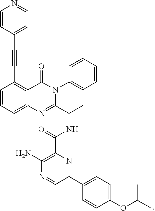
C1(C#CC2=CC=NC=C2)=C2C(=CC=C1)N=C(C(C)NC(C1=C(N)N=CC(C3=CC=C(OC(C)C)C=C3)=N1)=O)N(C1=CC=CC=C1)C2=O
